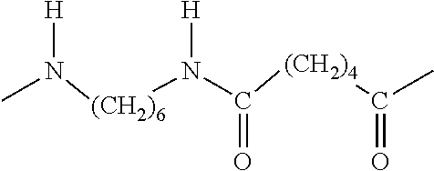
[H]N(C)[(CH2)6]N(C(=O)[(CH2)4]C(C)=O)[H]
